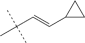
C(C(C)(C)C)=CC1CC1
